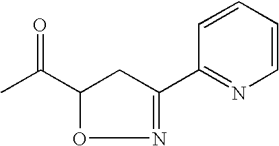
C1(C2=NC=CC=C2)=NOC(C(C)=O)C1
